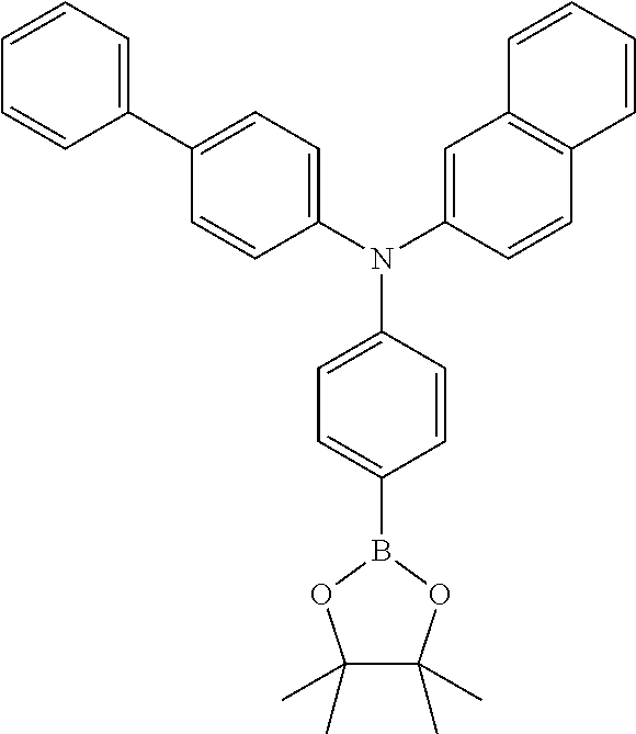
N(C1=CC=C(C2=CC=CC=C2)C=C1)(C1=CC2=C(C=C1)C=CC=C2)C1=CC=C(B2OC(C)(C)C(C)(C)O2)C=C1
